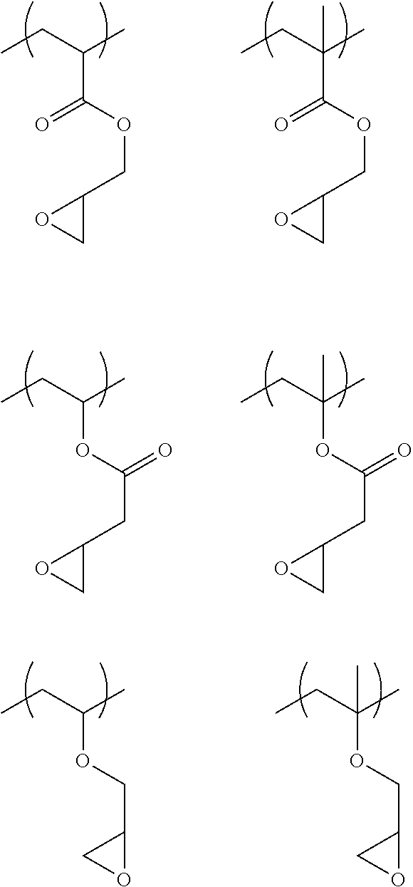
C(C(=O)OCC1OC1)(CC)C.C(C(=O)OCC1OC1)(CC)(C)C.C(OC(CC1OC1)=O)(CC)C.C(OC(CC1OC1)=O)(CC)(C)C.C(OCC1CO1)(CC)C.C(OCC1CO1)(CC)(C)C
